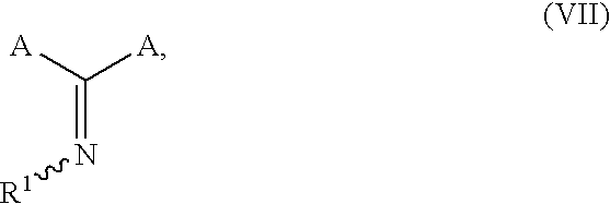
C(=N[R1])([A])[A]
